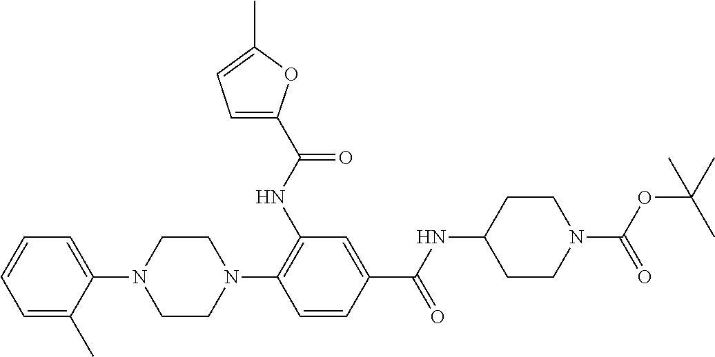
C1=C(C)C(N2CCN(C3=C(NC(=O)C4=CC=C(C)O4)C=C(C(NC4CCN(C(OC(C)(C)C)=O)CC4)=O)C=C3)CC2)=CC=C1
